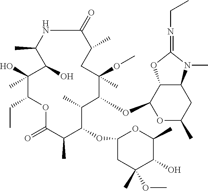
N1C(=O)C(C)CC(C)(OC)C(OC2OC(C)CC3C2OC(=NCC)N3C)C(C)C(OC2CC(C)(OC)C(O)C(C)O2)C(C)C(=O)OC(CC)C(O)(C)C(O)C1C
